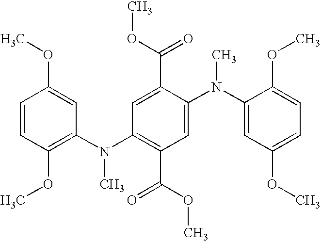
C1=CC(OC)=C(N(C2=C(C(=O)OC)C=C(N(C3=CC(OC)=CC=C3OC)C)C(C(OC)=O)=C2)C)C=C1OC
